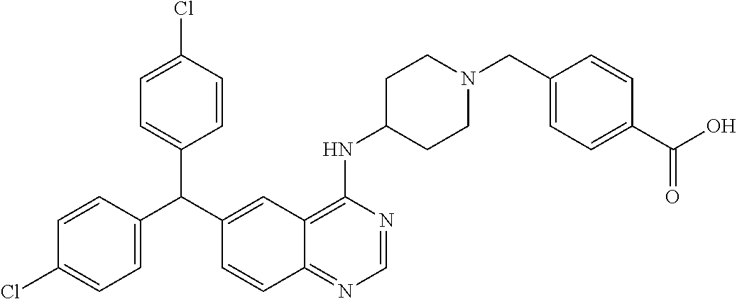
C1=CC(C(C2=CC3=C(NC4CCN(CC5=CC=C(C(O)=O)C=C5)CC4)N=CN=C3C=C2)C2=CC=C(Cl)C=C2)=CC=C1Cl
